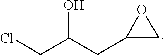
OC(CC1CO1)CCl
